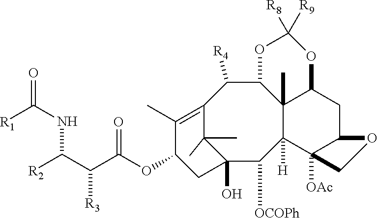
C12=C(C)C(OC(C(C([R2])NC([R1])=O)[R3])=O)CC(O)(C1(C)C)C([OCOPh])C1([H])C3(C)C(C2[R4])OC([R8])([R9])OC3CC2C1([OAc])CO2
